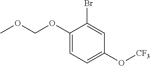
C1=C(OCOC)C(Br)=CC(O[CF3])=C1
